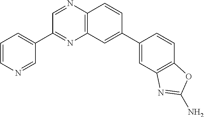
N1=C(C2=CC=CN=C2)C=NC2=C1C=C(C1=CC3=C(C=C1)OC(N)=N3)C=C2
